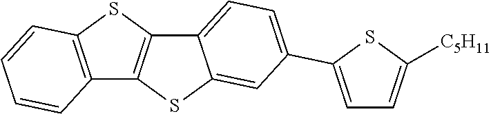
C12=C(SC3=C1SC1=CC(C4=CC=C([C5H11])S4)=CC=C31)C=CC=C2
